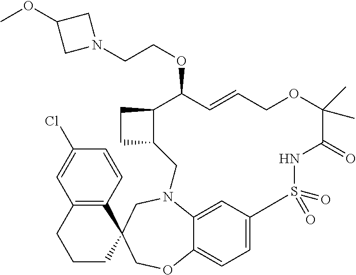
C1CCC2(C3=C1C=C(Cl)C=C3)COC1=CC=C3C=C1N(C2)CC1C(CC1)C(OCCN1CC(OC)C1)C=CCOC(C)(C)C(=O)NS3(=O)=O
